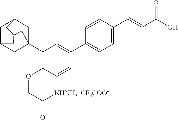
C1(C23CC4CC(C2)CC(C3)C4)=C(OCC(=O)[NHNH3+CF3COO-])C=CC(C2=CC=C(C=CC(O)=O)C=C2)=C1
